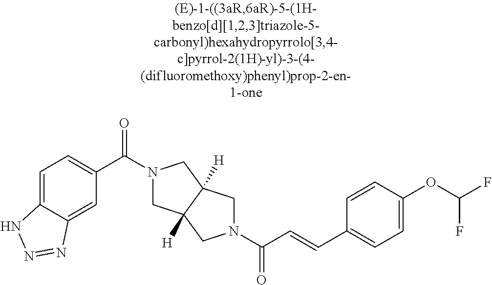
C1=C2C(=CC(C(=O)N3CC4([H])C([H])(C3)CN(C(=O)C=CC3=CC=C(OC(F)F)C=C3)C4)=C1)N=NN2
